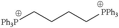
[Ph3P]CCCC[PPh3]
